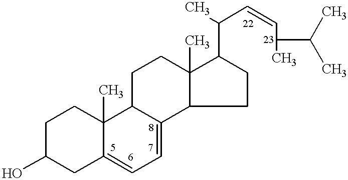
C1C(O)CC2=CC=C3C(C2(C)C1)CCC1(C)C3CCC1C(C)C=CC(C)C(C)C
